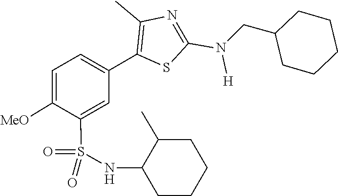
C1(CN(C2=NC(C)=C(C3=CC=C([MeO])C(S(=O)(NC4CCCCC4C)=O)=C3)S2)[H])CCCCC1
